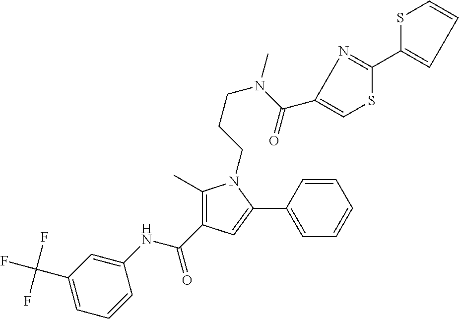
C1(NC(C2=C(C)N(CCCN(C(=O)C3=CSC(C4=CC=CS4)=N3)C)C(C3=CC=CC=C3)=C2)=O)=CC(C(F)(F)F)=CC=C1
